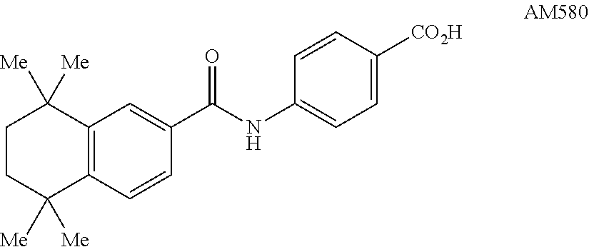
C1CC([Me])([Me])C2=C(C1([Me])[Me])C=C(C(NC1=CC=C([CO2H])C=C1)=O)C=C2
